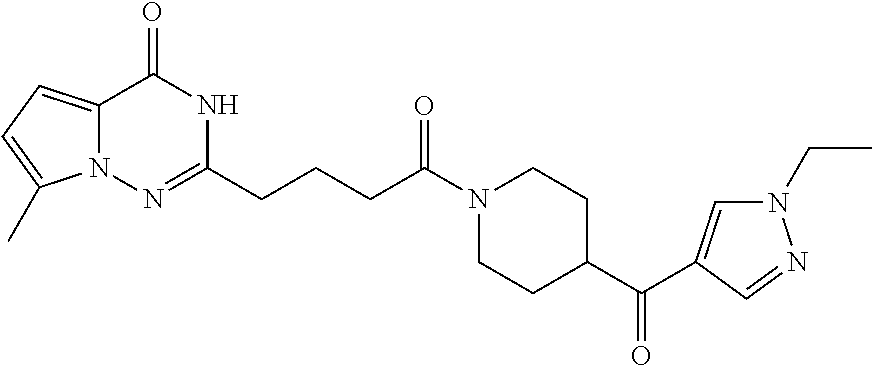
C12=CC=C(C)N1N=C(CCCC(N1CCC(C(=O)C3=CN(CC)N=C3)CC1)=O)NC2=O
